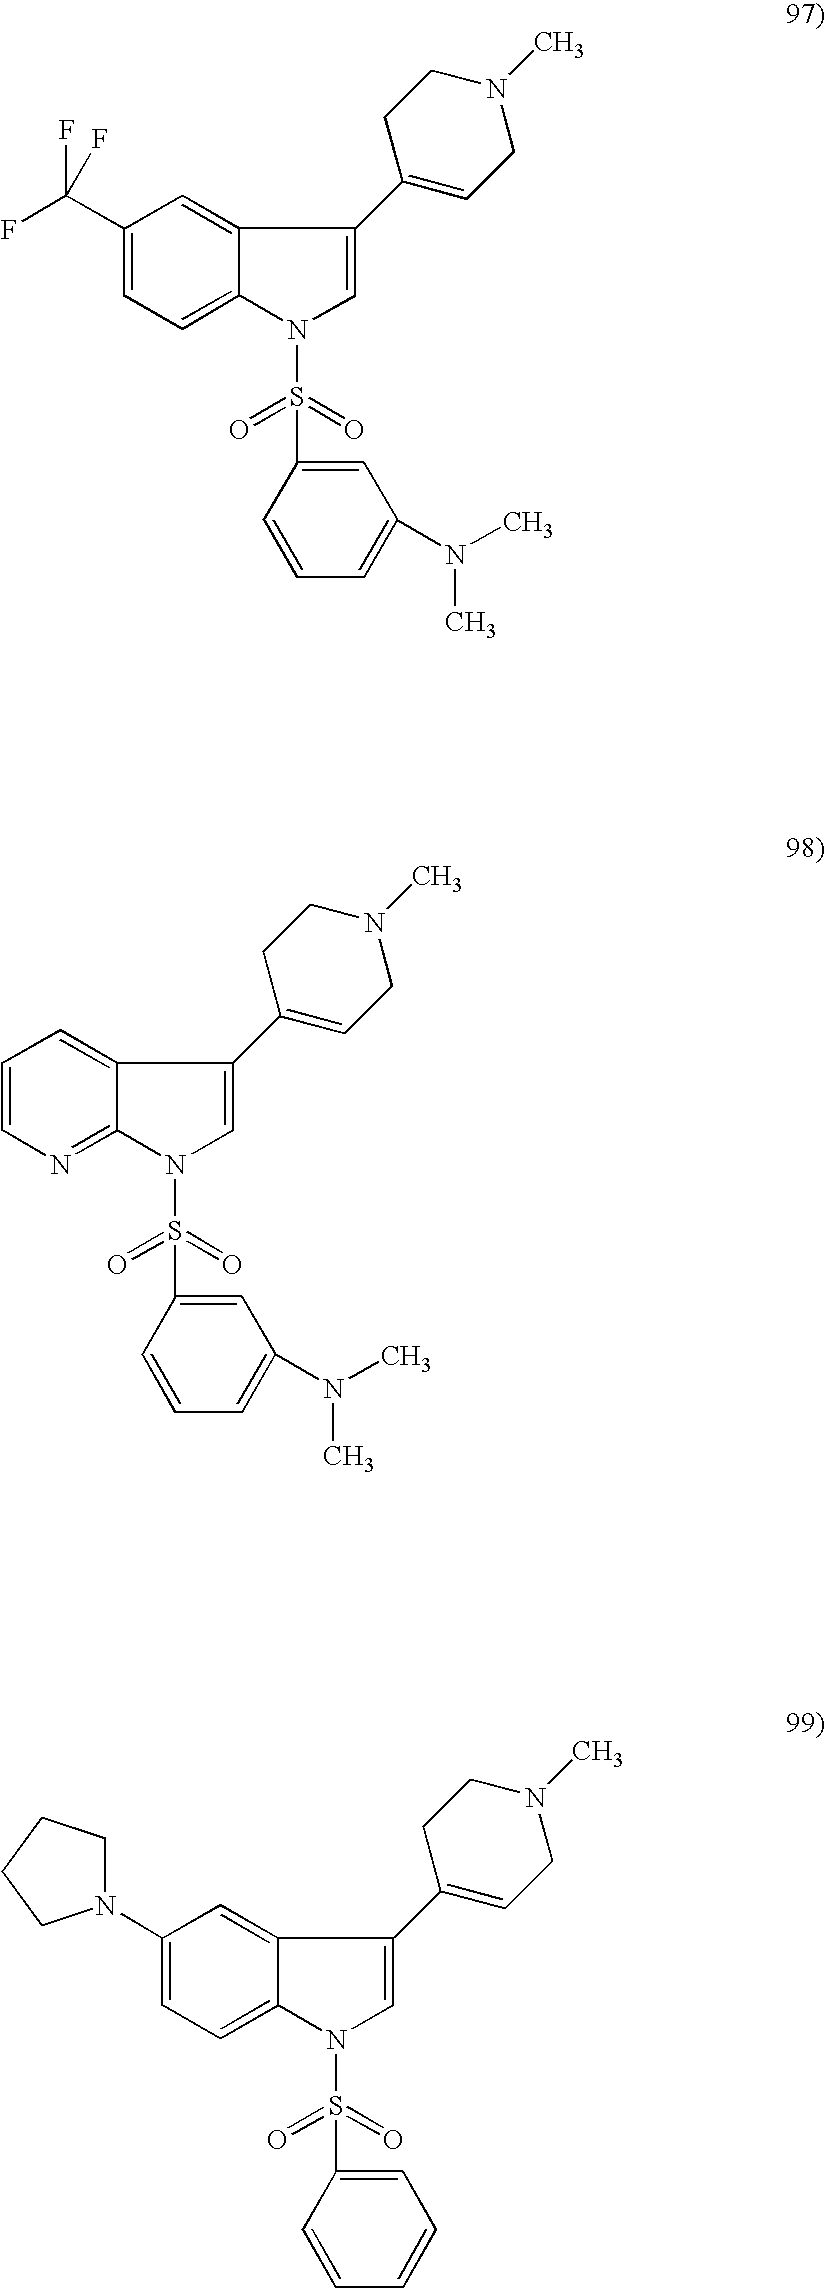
C1(C(F)(F)F)=CC=C2C(=C1)C(C1=CCN(C)CC1)=CN2S(=O)(=O)C1=CC(N(C)C)=CC=C1.C1=CN=C2C(=C1)C(C1=CCN(C)CC1)=CN2S(=O)(=O)C1=CC(N(C)C)=CC=C1.C1(N2CCCC2)=CC=C2C(=C1)C(C1=CCN(C)CC1)=CN2S(=O)(=O)C1=CC=CC=C1
